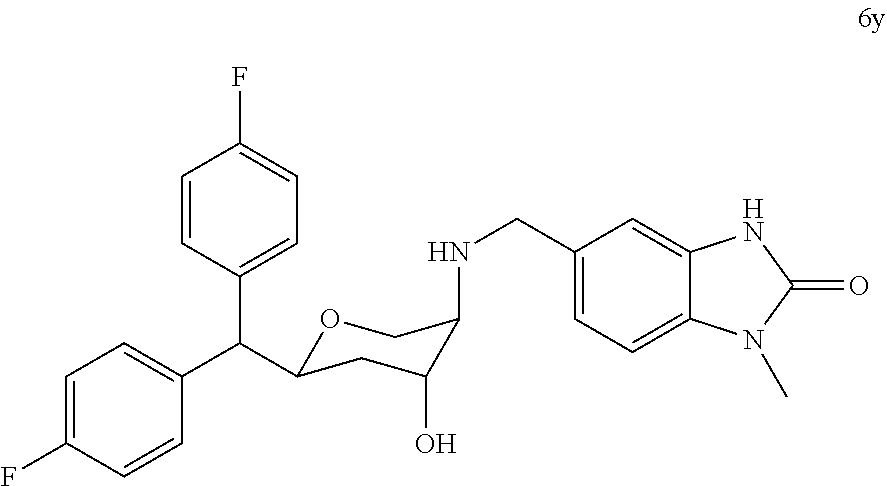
O1C(C(C2=CC=C(F)C=C2)C2=CC=C(F)C=C2)CC(O)C(NCC2=CC=C3C(=C2)NC(=O)N3C)C1
